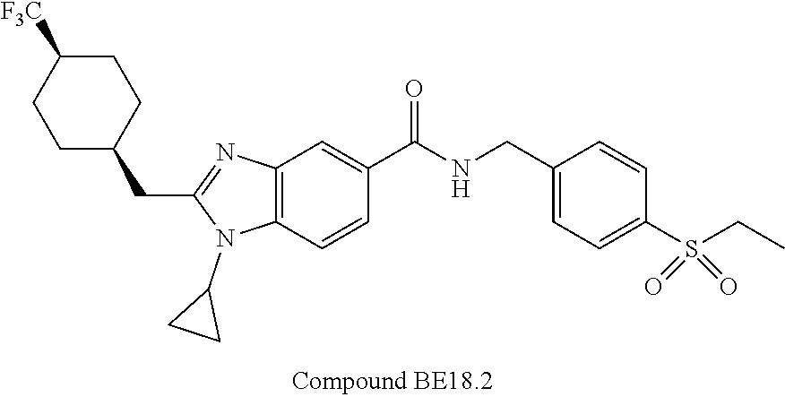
C1C([F3C])CCC(CC2=NC3=C(N2C2CC2)C=CC(C(NCC2=CC=C(S(CC)(=O)=O)C=C2)=O)=C3)C1
